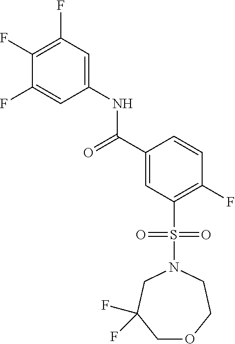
C1(F)=C(F)C=C(NC(C2=CC(S(=O)(=O)N3CC(F)(F)COCC3)=C(F)C=C2)=O)C=C1F
